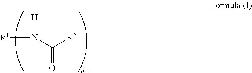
C(=O)(N([R1])[H])[R2]
